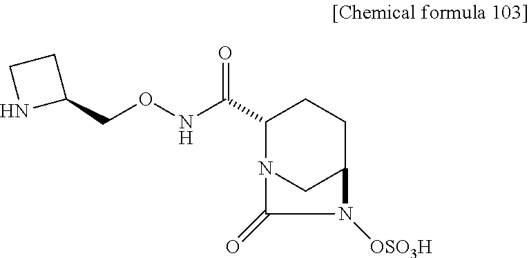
C1(C(NOCC2CCN2)=O)N2CC(CC1)N([OSO3H])C2=O
